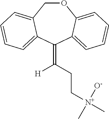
O1CC2=CC=CC=C2C(=C([H])CC[N+](C)([O-])C)C2=CC=CC=C12
